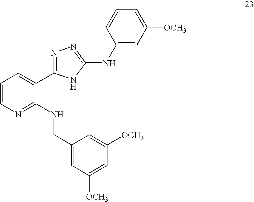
C1=CN=C(NCC2=CC([OCH3])=CC([OCH3])=C2)C(C2=NN=C(NC3=CC([OCH3])=CC=C3)N2)=C1
